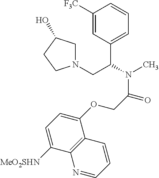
C1([F3C])=CC(C(CN2CC(O)CC2)N(C)C(=O)COC2=CC=C([MeO2SHN])C3=C2C=CC=N3)=CC=C1
